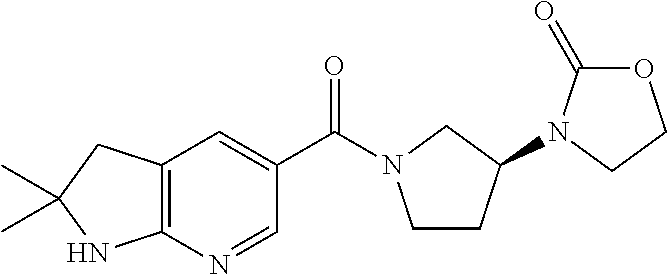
C12=C(C=C(C(=O)N3CCC(N4C(=O)OCC4)C3)C=N1)CC(C)(C)N2
